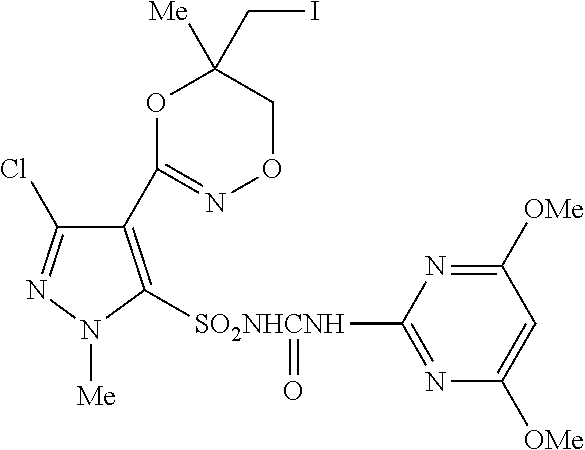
C1(C2=NOCC([Me])(CI)O2)=C([SO2NHCNH](C2=NC([OMe])=CC([OMe])=N2)=O)N([Me])N=C1Cl
